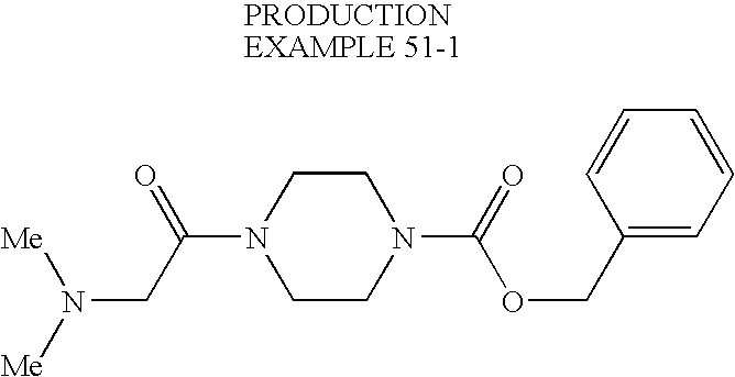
N1(C(CN([Me])[Me])=O)CCN(C(=O)OCC2=CC=CC=C2)CC1
